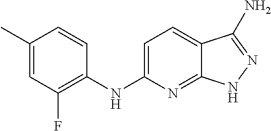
C1(C)=CC(F)=C(NC2=CC=C3C(=N2)NN=C3N)C=C1
